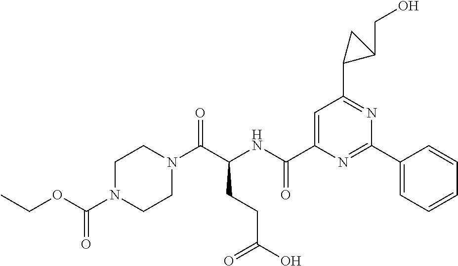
C1N(C(OCC)=O)CCN(C(C(NC(C2=CC(C3C(CO)C3)=NC(C3=CC=CC=C3)=N2)=O)CCC(O)=O)=O)C1
